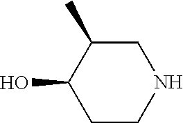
C1CNCC(C)C1O
